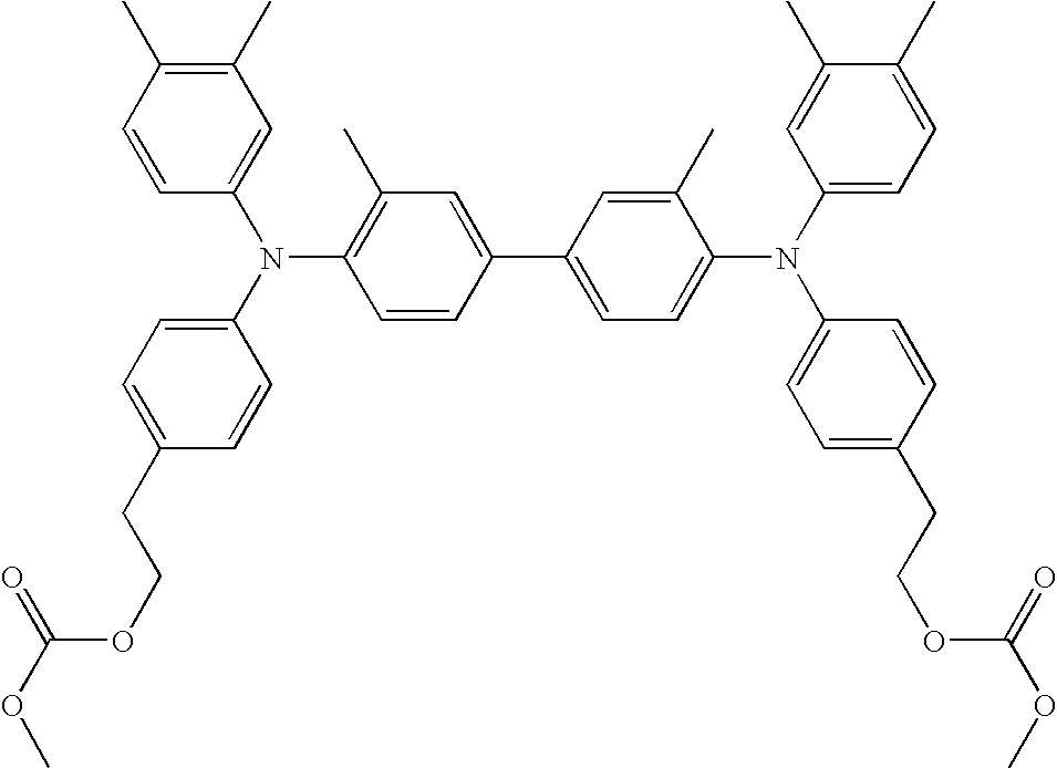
C1(C)=C(C)C=CC(N(C2=CC=C(CCOC(OC)=O)C=C2)C2=C(C)C=C(C3=CC=C(N(C4=CC=C(C)C(C)=C4)C4=CC=C(CCOC(OC)=O)C=C4)C(C)=C3)C=C2)=C1
